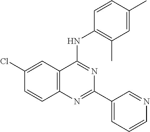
C12=C(C=C(Cl)C=C1)C(NC1=C(C)C=C(C)C=C1)=NC(C1=CC=CN=C1)=N2
